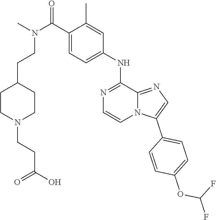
C1=C(C(=O)N(CCC2CCN(CCC(=O)O)CC2)C)C(C)=CC(NC2=NC=CN3C2=NC=C3C2=CC=C(OC(F)F)C=C2)=C1
